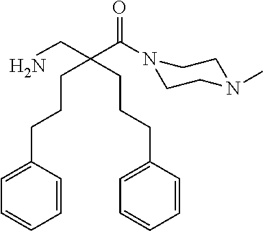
C(C(CN)(CCCC1=CC=CC=C1)CCCC1=CC=CC=C1)(=O)N1CCN(C)CC1
